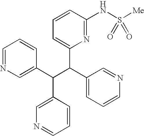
C1=NC=C(C(C(C2=CC=CN=C2)C2=CC=CC(NS([Me])(=O)=O)=N2)C2=CN=CC=C2)C=C1
